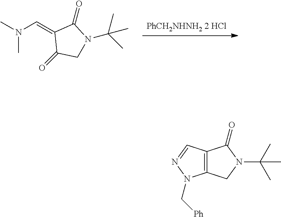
[PhCH2NHNH2 2 HCl].C1(=CN(C)C)C(=O)CN(C(C)(C)C)C1=O.C12=C(CN(C(C)(C)C)C1=O)N(C[Ph])N=C2
